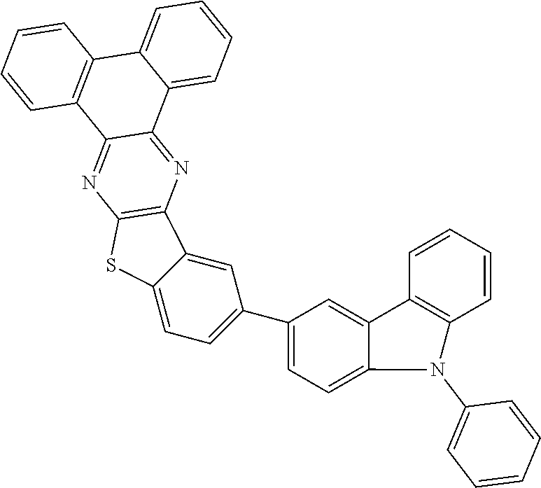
C1(C2=CC=C3C(=C2)C2=C(S3)N=C3C(=N2)C2=CC=CC=C2C2=C3C=CC=C2)=CC=C2C(=C1)C1=C(C=CC=C1)N2C1=CC=CC=C1
